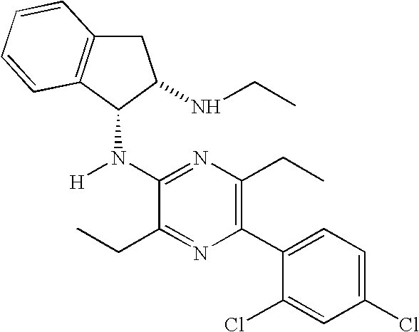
C1C2=C(C(N([H])C3=NC(CC)=C(C4=CC=C(Cl)C=C4Cl)N=C3CC)C1NCC)C=CC=C2
